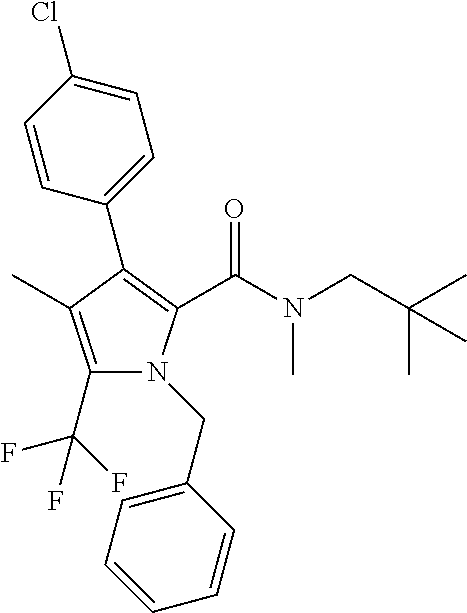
C1(C(F)(F)F)=C(C)C(C2=CC=C(Cl)C=C2)=C(C(N(CC(C)(C)C)C)=O)N1CC1=CC=CC=C1
